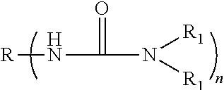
[R]NC(N([R1])[R1])=O
